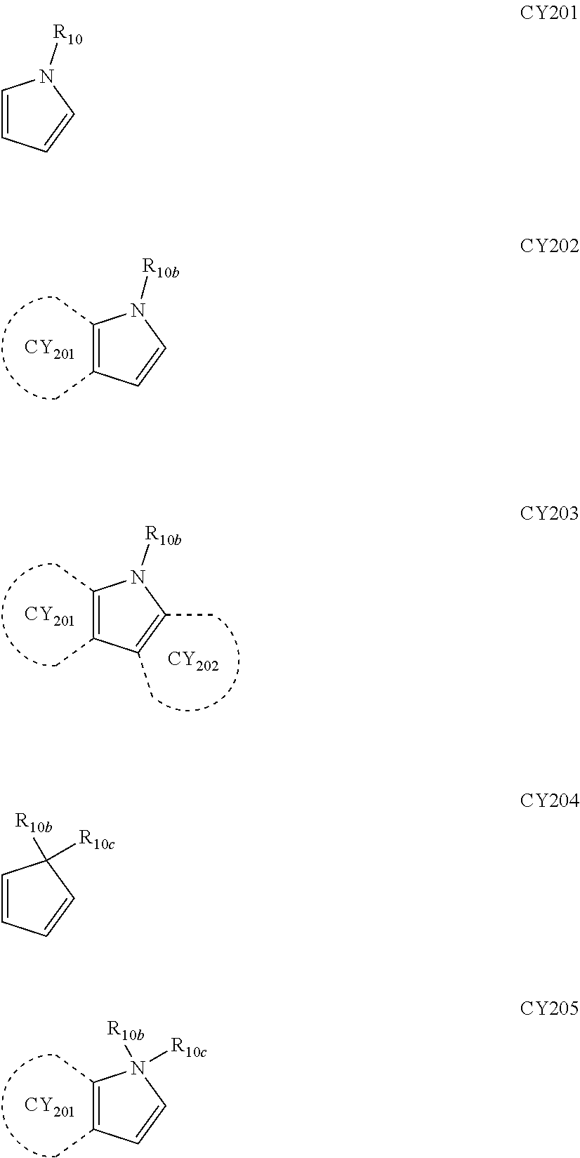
C1(C)=C(C)C=CN1[R10b].[CY201].C1(C)=C(C)C(C)=C(C)N1[R10b].[CY201].[CY202].C1(C)=C(C)C=CN1([R10b])[R10c].[CY201].C1=CC=CN1[R10].C1=CC=CC1([R10c])[R10b]
